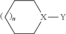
C1CCCC[X]1[Y]
